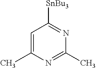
C1=C(C)N=C(C)N=C1[SnBu3]
